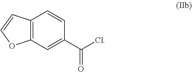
C12=C(C=C(C(Cl)=O)C=C1)OC=C2
